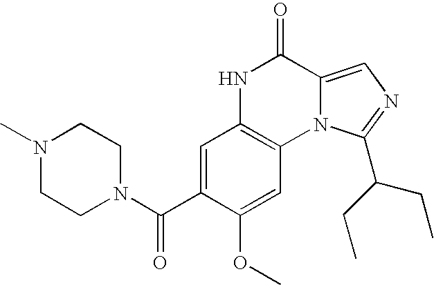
C1=C(C(N2CCN(C)CC2)=O)C(OC)=CC2=C1NC(=O)C1=CN=C(C(CC)CC)N21
